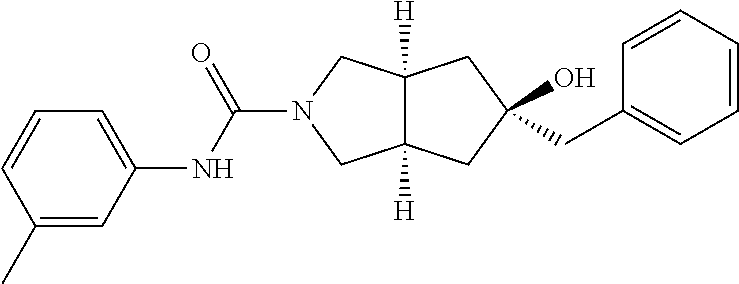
C(N1CC2([H])C([H])(C1)CC(O)(CC1=CC=CC=C1)C2)(NC1=CC=CC(C)=C1)=O
